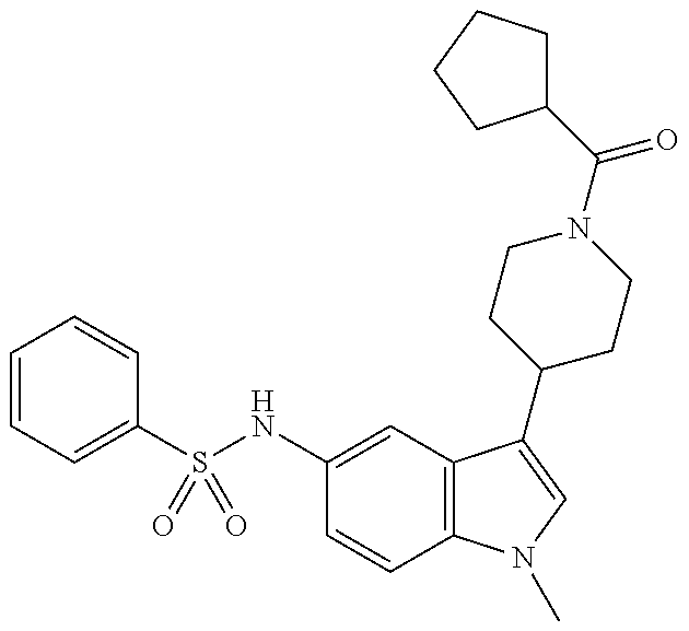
C1(S(NC2=CC3=C(C=C2)N(C)C=C3C2CCN(C(C3CCCC3)=O)CC2)(=O)=O)=CC=CC=C1
